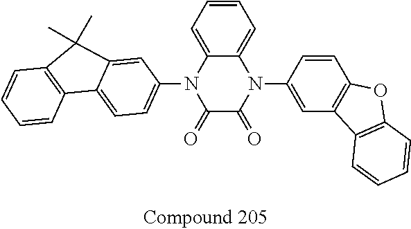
C1=CC=C2C(=C1)N(C1=CC3=C(C=C1)OC1=C3C=CC=C1)C(=O)C(=O)N2C1=CC=C2C3=C(C=CC=C3)C(C)(C)C2=C1
